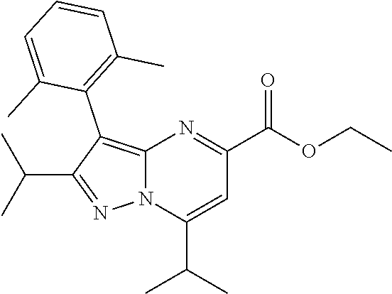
N12C(=C(C3=C(C)C=CC=C3C)C(C(C)C)=N1)N=C(C(OCC)=O)C=C2C(C)C
